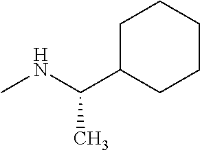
N(C)C(C)C1CCCCC1
